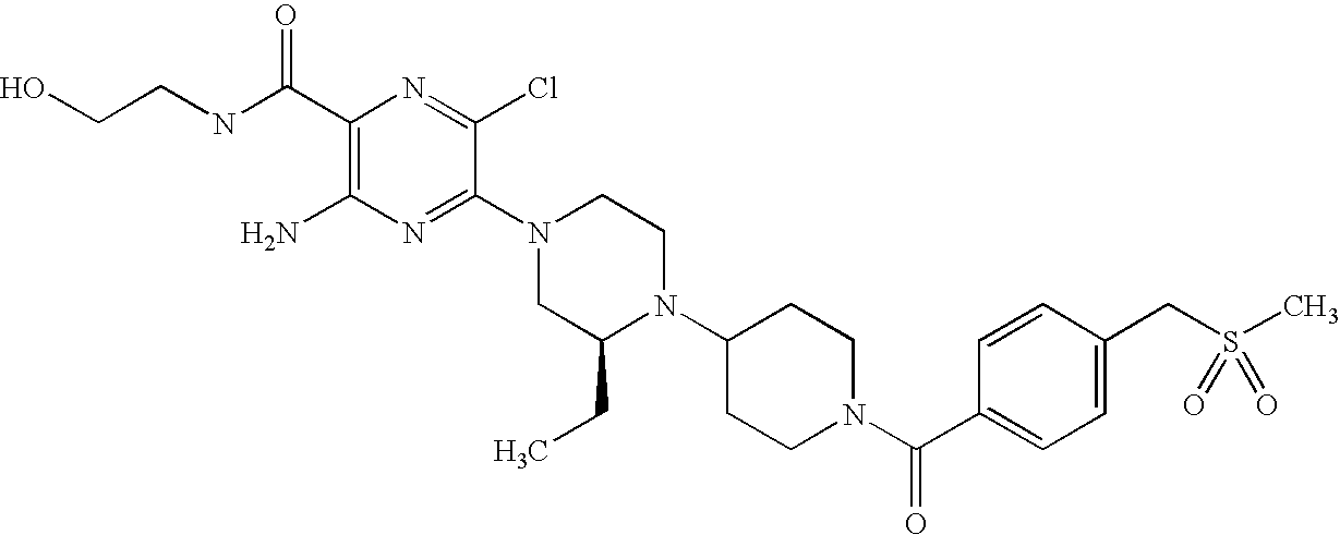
C1(C(NCCO)=O)=C(N)N=C(N2CC(CC)N(C3CCN(C(C4=CC=C(CS(C)(=O)=O)C=C4)=O)CC3)CC2)C(Cl)=N1
